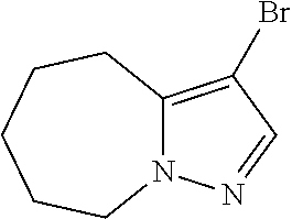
N12C(=C(Br)C=N1)CCCCC2
